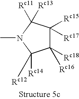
C1([Rc18])([Rc16])C([Rc15])([Rc17])C([Rc11])([Rc13])N(C)C1([Rc14])[Rc12]
